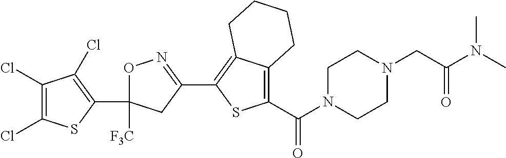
C1(Cl)=C(Cl)SC(C2([F3C])ON=C(C3=C4C(=C(C(N5CCN(CC(N(C)C)=O)CC5)=O)S3)CCCC4)C2)=C1Cl
